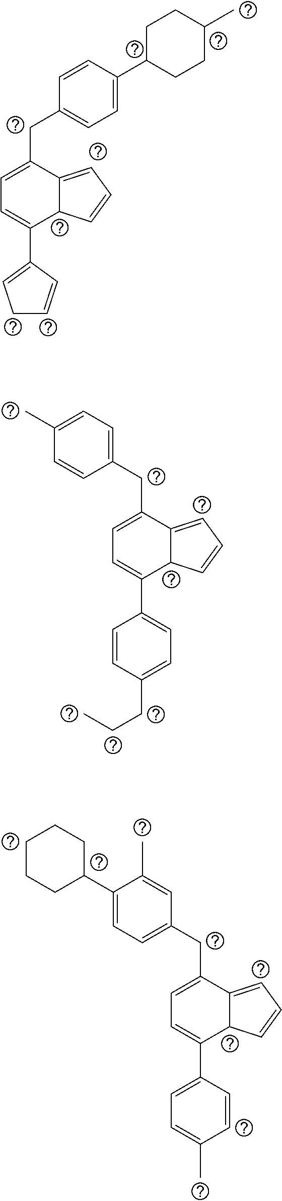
CC1=CC=C(CC2=CC=C(C3=CC=C(CCC)C=C3)C3C2=CC=C3)C=C1.C1C(C2=CC=C(CC3=CC=C(C4=CCC=C4)C4C3=CC=C4)C=C2)CCC(C)C1.C1(C2=CC=C(CC3=CC=C(C4=CC=C(C)C=C4)C4C3=CC=C4)C=C2C)CCCCC1
